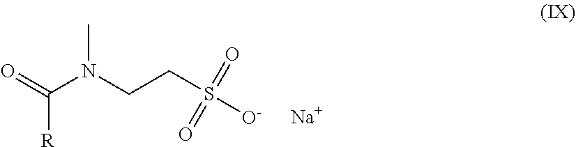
O=C(N(CCS([O-])(=O)=O)C)[R].[Na]
